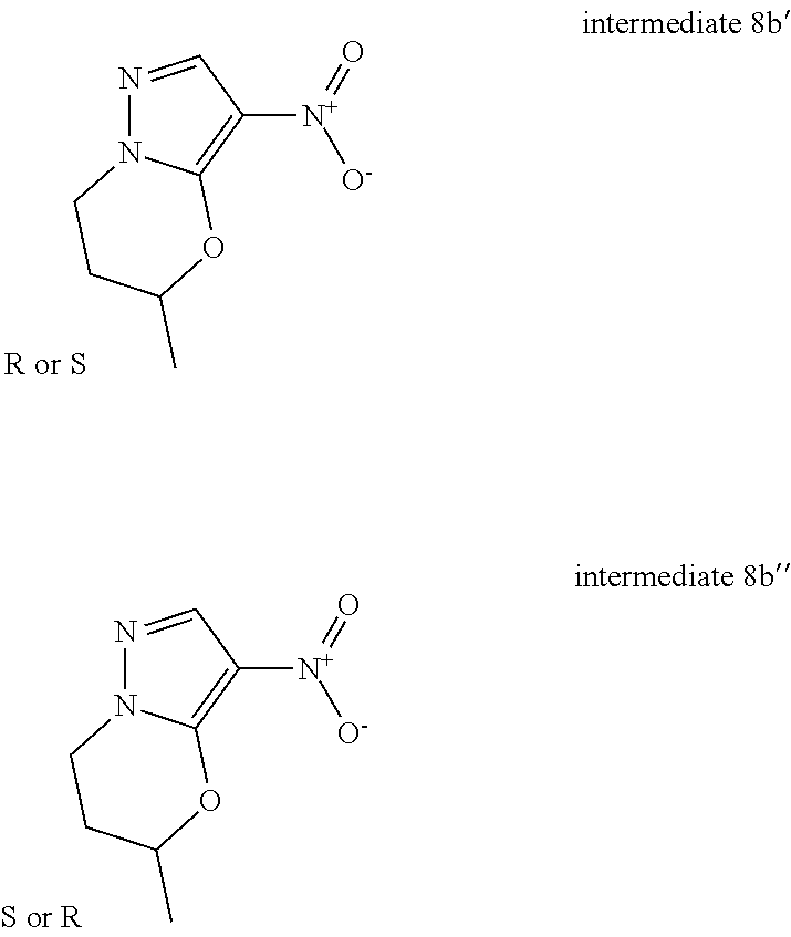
N1=CC([N+](=O)[O-])=C2N1CCC(C)O2.N1=CC([N+](=O)[O-])=C2N1CCC(C)O2
